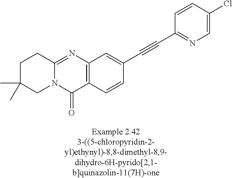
C1C(C)(C)CN2C(=NC3=C(C2=O)C=CC(C#CC2=NC=C(Cl)C=C2)=C3)C1
